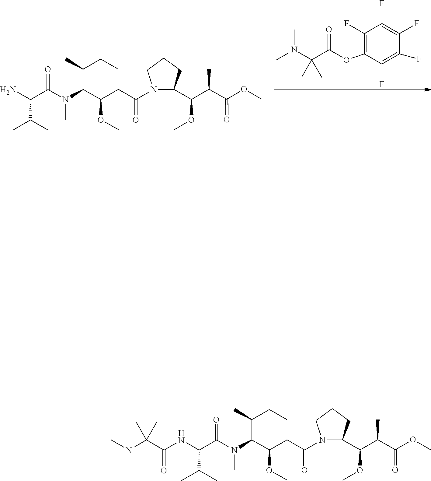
COC(C(C(=O)OC)C)C1N(C(CC(OC)C(N(C)C(C(N)C(C)C)=O)C(C)CC)=O)CCC1.N(C(C)(C(=O)OC1=C(F)C(F)=C(F)C(F)=C1F)C)(C)C.N(C(C(C)(C)N(C)C)=O)C(C(N(C)C(C(OC)CC(N1C(C(OC)C(C(=O)OC)C)CCC1)=O)C(C)CC)=O)C(C)C
